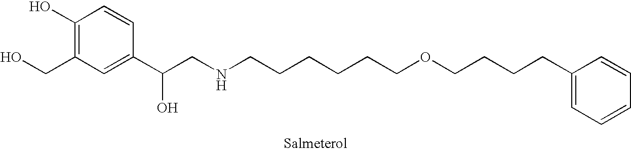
C1(O)=C(CO)C=C(C(CNCCCCCCOCCCCC2=CC=CC=C2)O)C=C1
